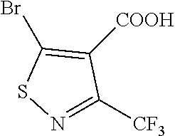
BrC1=C([COOH])C([CF3])=NS1
